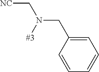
C(N([#3])C[NC])C1=CC=CC=C1
